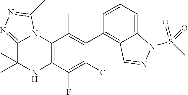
C1(C2=C3C(=CC=C2)N(S(C)(=O)=O)N=C3)=C(C)C2=C(C(F)=C1Cl)NC(C)(C)C1=NN=C(C)N21
